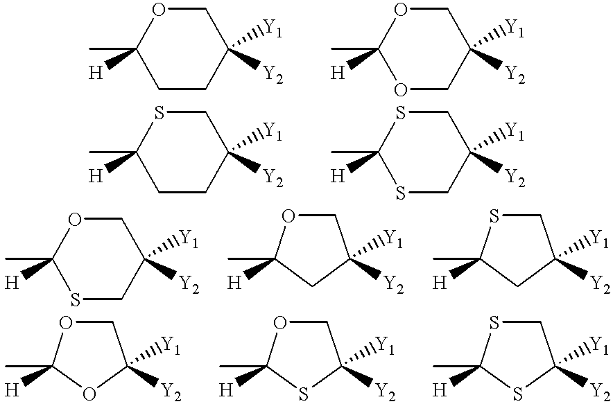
C1OC(C)([H])CCC1([Y1])[Y2].C1OC(C)([H])OCC1([Y1])[Y2].C1SC(C)([H])CCC1([Y1])[Y2].C1SC(C)([H])SCC1([Y1])[Y2].C1OC(C)([H])SCC1([Y1])[Y2].C1OC(C)([H])CC1([Y2])[Y1].C1SC(C)([H])CC1([Y2])[Y1].C1OC(C)([H])OC1([Y2])[Y1].C1OC(C)([H])SC1([Y2])[Y1].C1SC(C)([H])SC1([Y2])[Y1]
